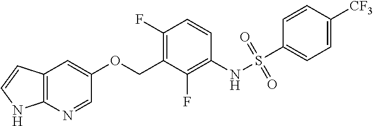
S(NC1=C(F)C(COC2=CC3=C(N=C2)NC=C3)=C(F)C=C1)(=O)(=O)C1=CC=C([CF3])C=C1
